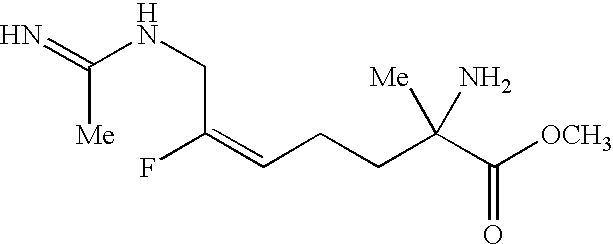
N(CC(=CCCC(C([OCH3])=O)([Me])N)F)C(=N)[Me]
